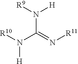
[R10]N(C(=N[R11])N([R9])[H])[H]
